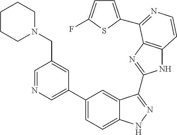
C1(C2=CN=CC(CN3CCCCC3)=C2)=CC=C2C(=C1)C(C1=NC3=C(N1)C=CN=C3C1=CC=C(F)S1)=NN2
